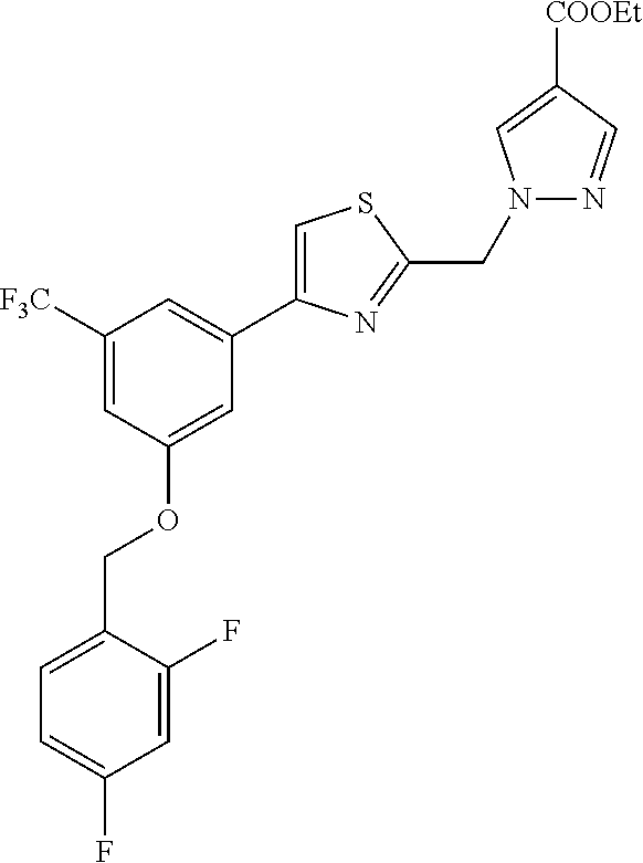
C1=C(OCC2=CC=C(F)C=C2F)C=C([F3C])C=C1C1=CSC(CN2N=CC([COOEt])=C2)=N1
